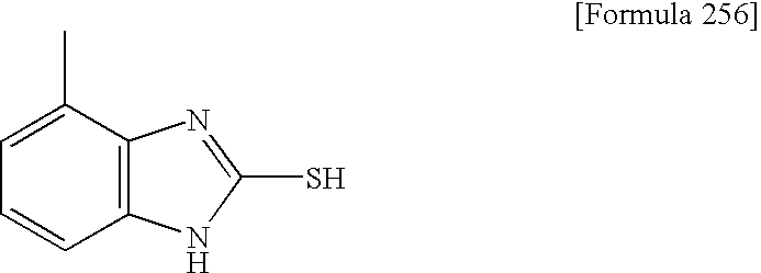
C1(C)=CC=CC2=C1N=C(S)N2
